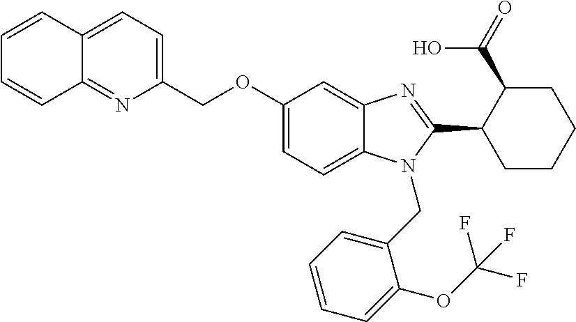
C1=CC2=CC=C(COC3=CC=C4C(=C3)N=C(C3CCCCC3C(=O)O)N4CC3=CC=CC=C3OC(F)(F)F)N=C2C=C1
